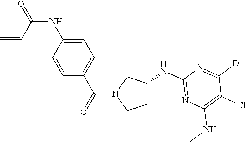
C1C(NC2=NC(NC)=C(Cl)C([D])=N2)CN(C(C2=CC=C(NC(=O)C=C)C=C2)=O)C1
